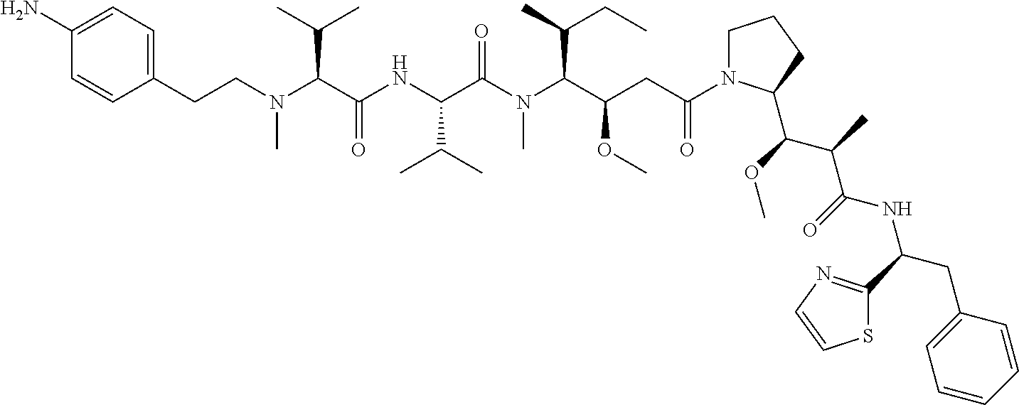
C(CN(C(C(NC(C(N(C(C(CC(=O)N1CCCC1C(OC)C(C)C(=O)NC(CC1=CC=CC=C1)C1=NC=CS1)OC)C(C)CC)C)=O)C(C)C)=O)C(C)C)C)C1=CC=C(N)C=C1
